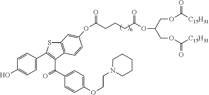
C1=C(C2=C(C(C3=CC=C(OCCN4CCCCC4)C=C3)=O)C3=C(S2)C=C(OC(=O)CCCC(OC(COC([C15H31])=O)COC([C15H31])=O)=O)C=C3)C=CC(O)=C1
